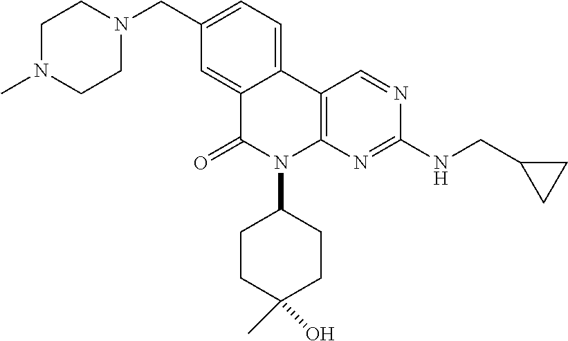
C1(CN2CCN(C)CC2)=CC=C2C(=C1)C(=O)N(C1CCC(O)(C)CC1)C1=C2C=NC(NCC2CC2)=N1
